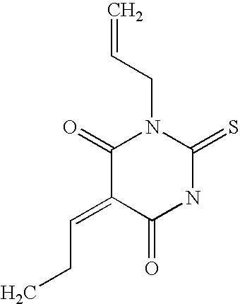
C=CCN1C(=O)C(=CCC)C(=O)NC1=S
